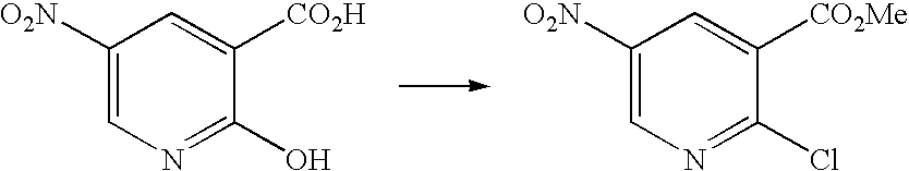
C1([O2N])=CN=C(O)C([CO2H])=C1.C1([O2N])=CN=C(Cl)C([CO2Me])=C1
